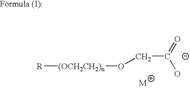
[R][(OCH2CH2)n]OCC(O)=O
